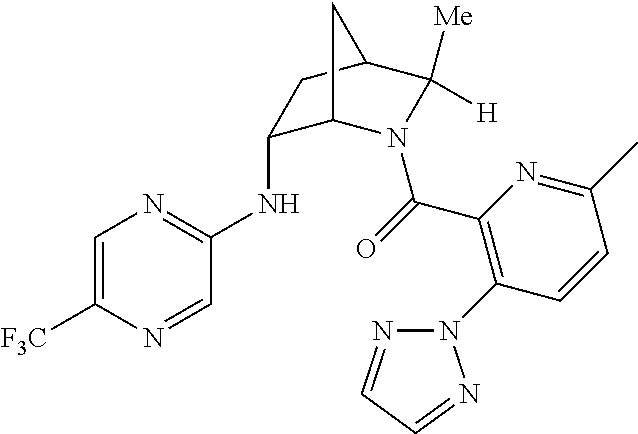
C1(NC2=NC=C([F3C])N=C2)C2N(C(=O)C3=C(N4N=CC=N4)C=CC(C)=N3)C([Me])([H])C(C1)C2
